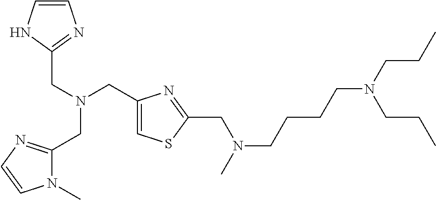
C(N(CC1=CSC(CN(CCCCN(CCC)CCC)C)=N1)CC1=NC=CN1)C1=NC=CN1C
